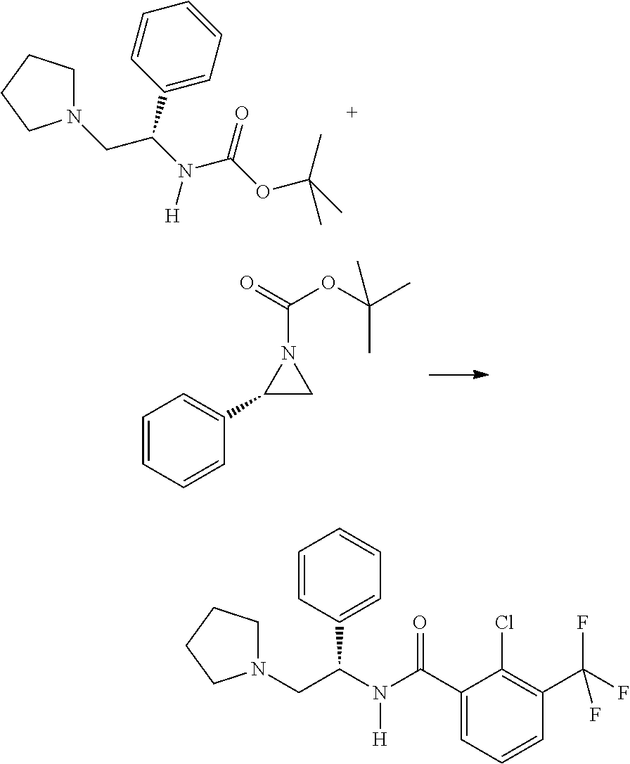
C1=CC=CC(C2CN2C(=O)OC(C)(C)C)=C1.C(C(N(C(OC(C)(C)C)=O)[H])C1=CC=CC=C1)N1CCCC1.N1(CC(N(C(C2=CC=CC(C(F)(F)F)=C2Cl)=O)[H])C2=CC=CC=C2)CCCC1
